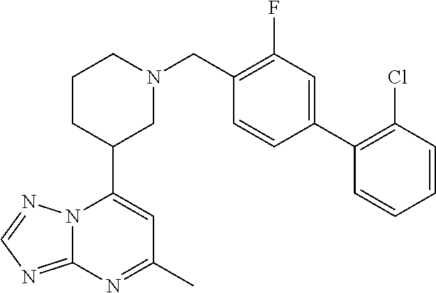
N12C(=NC=N1)N=C(C)C=C2C1CN(CC2=C(F)C=C(C3=C(Cl)C=CC=C3)C=C2)CCC1
